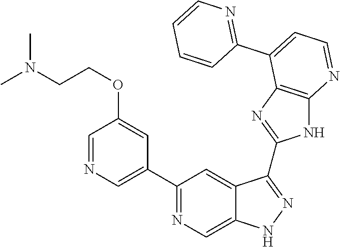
C1(C2=NC=C3C(=C2)C(C2=NC4=C(N2)N=CC=C4C2=NC=CC=C2)=NN3)=CN=CC(OCCN(C)C)=C1
